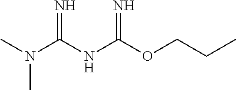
O(C(NC(N(C)C)=N)=N)CCC
